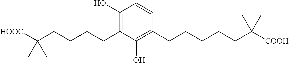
C1(O)=C(CCCCC([HOOC])(C)C)C(O)=C(CCCCCC([COOH])(C)C)C=C1
